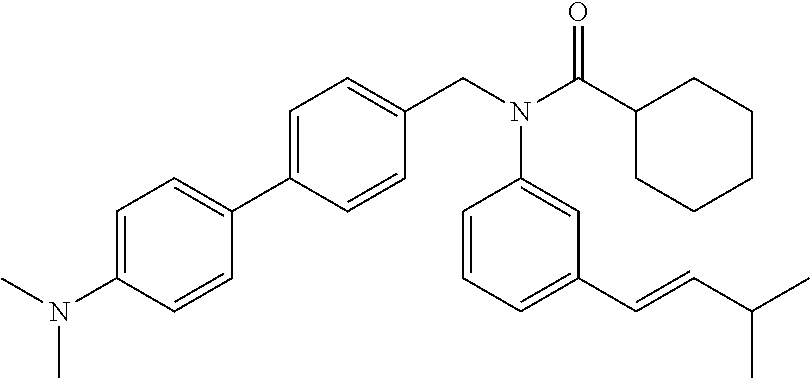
C1=C(N(C)C)C=CC(C2=CC=C(CN(C(C3CCCCC3)=O)C3=CC(C=CC(C)C)=CC=C3)C=C2)=C1
